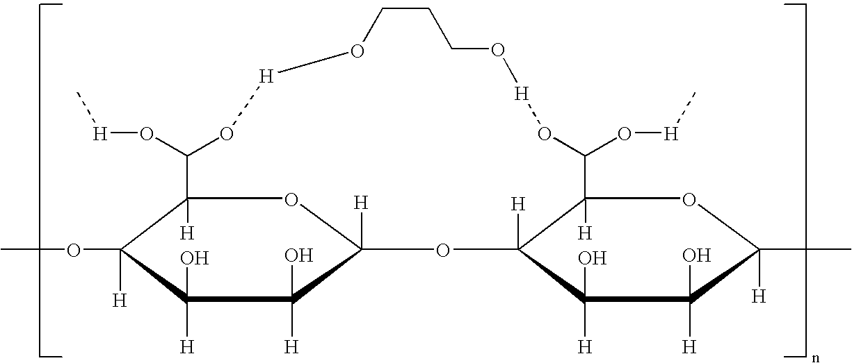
C12([H])C([H])(OC)C([H])(O)C(O)([H])C([H])(O1)OC1([H])C([H])(OC([H])(C)C(O)([H])C1([H])O)C(O[H]C)O[H]OCCCO[H]OC2O[H]C
